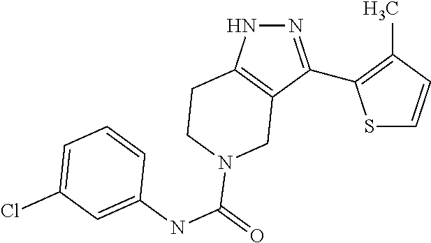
S1C=CC(C)=C1C1=NNC2=C1CN(C(NC1=CC(Cl)=CC=C1)=O)CC2
